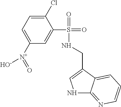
C1(Cl)=CC=C([N+](=O)[O-])C=C1S(=O)(=O)NCC1=CNC2=NC=CC=C12
